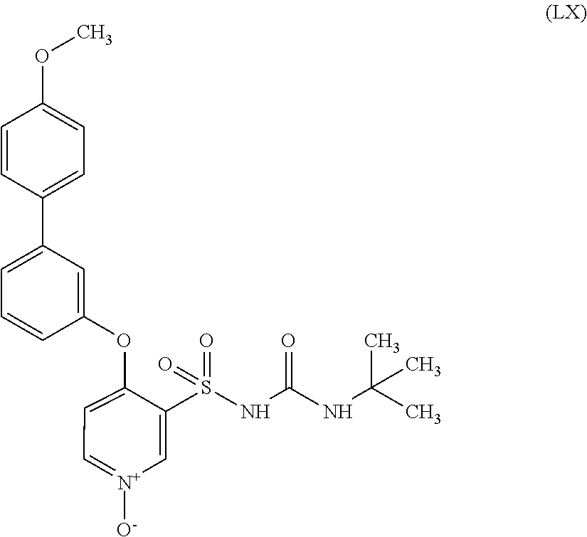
C1=CC(C2=CC=CC(OC3=CC=[N+]([O-])C=C3S(NC(NC(C)(C)C)=O)(=O)=O)=C2)=CC=C1OC
